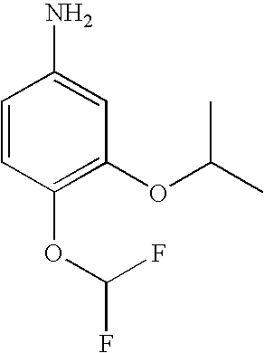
C1=CC(OC(F)F)=C(OC(C)C)C=C1N
